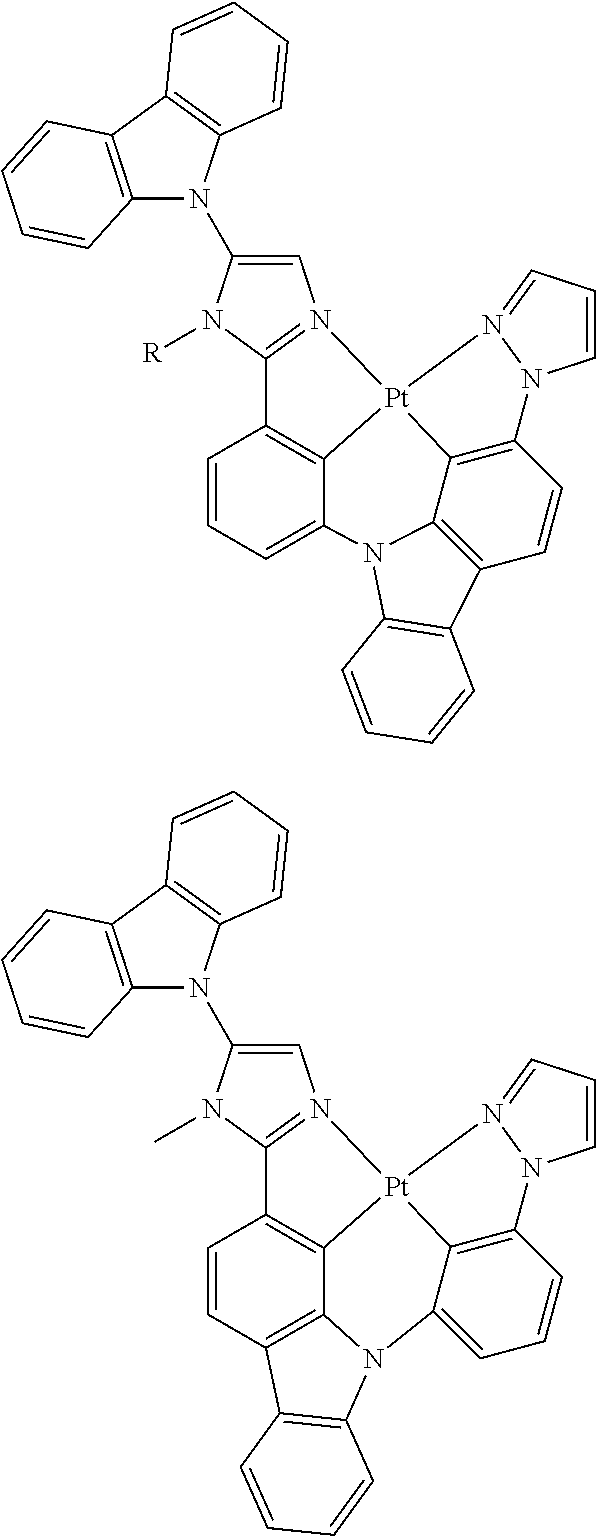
C1=C(N2C3=C(C4=C2C=CC=C4)C=CC=C3)N(C)C2=N1[Pt]13C4=C2C=CC2=C4N(C4=CC=CC(=C14)N1C=CC=N31)C1=C2C=CC=C1.C1=C(N2C3=C(C4=C2C=CC=C4)C=CC=C3)N([R])C2=N1[Pt]13C4=C2C=CC=C4N2C4=C(C=CC(=C14)N1C=CC=N31)C1=C2C=CC=C1
